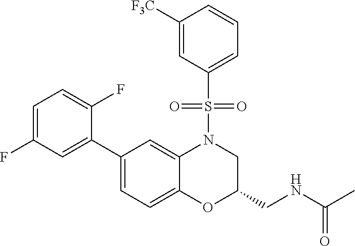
C1=C(F)C=C(C2=CC=C3C(=C2)N(S(C2=CC=CC([F3C])=C2)(=O)=O)CC(CNC(=O)C)O3)C(F)=C1
